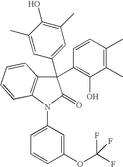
C1(C)=CC(C2(C3=C(O)C(C)=C(C)C=C3)C3=C(N(C4=CC=CC(OC(F)(F)F)=C4)C2=O)C=CC=C3)=CC(C)=C1O
